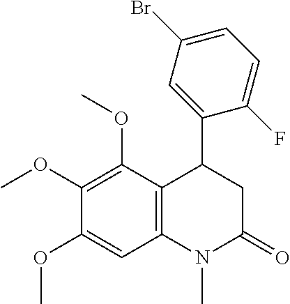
C12=C(C(OC)=C(OC)C(OC)=C1)C(C1=CC(Br)=CC=C1F)CC(=O)N2C
